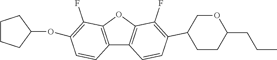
C12=C(OC3=C1C=CC(C1COC(CCC)CC1)=C3F)C(F)=C(OC1CCCC1)C=C2
